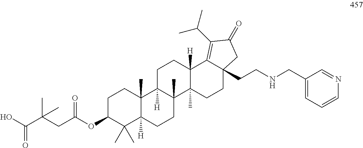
C1C(OC(CC(C(O)=O)(C)C)=O)C(C)(C)C2([H])C(C)(C1)C1([H])C(C)(CC2)C2(C)C([H])(CC1)C1=C(C(C)C)C(=O)CC1(CCNCC1=CC=CN=C1)CC2
